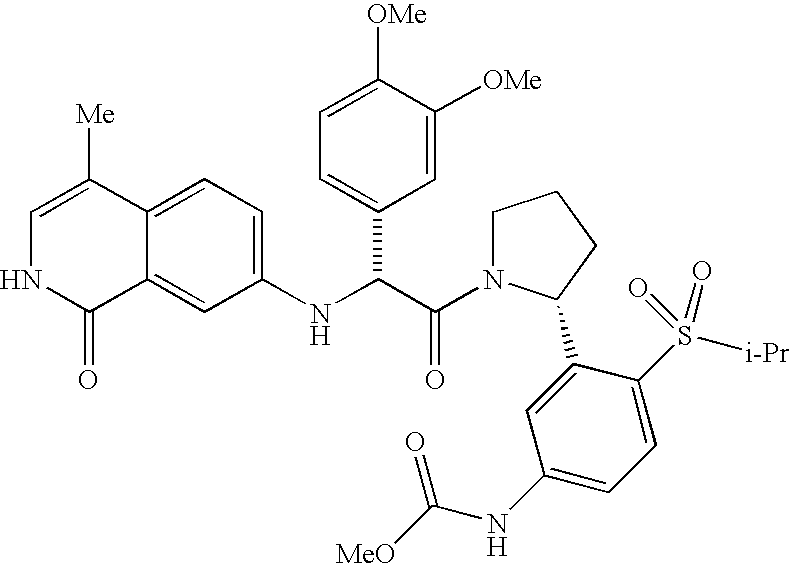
C1=C([Me])C2=CC=C(NC(C3=CC=C([OMe])C([OMe])=C3)C(=O)N3CCCC3C3=CC(NC([MeO])=O)=CC=C3S(=O)([i-Pr])=O)C=C2C(=O)N1
